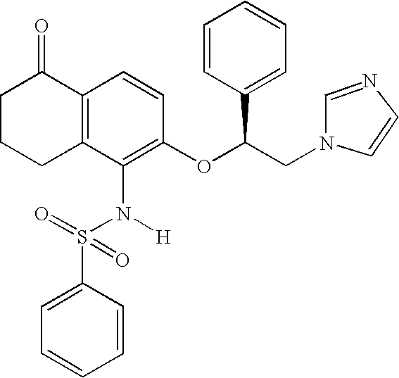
C1(N([H])S(C2=CC=CC=C2)(=O)=O)=C(OC(CN2C=CN=C2)C2=CC=CC=C2)C=CC2=C1CCCC2=O
